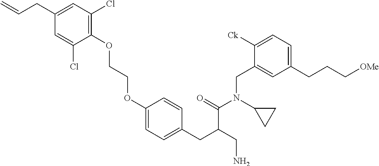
C1(OCCOC2=CC=C(CC(CN)C(=O)N(C3CC3)CC3=CC(CCC[OMe])=CC=C3[Ck])C=C2)=C(Cl)C=C(CC=C)C=C1Cl
